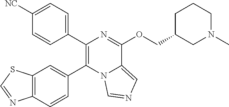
C12=C(C=CC(C3=C(C4=CC=C([NC])C=C4)N=C(OCC4CN(C)CCC4)C4=CN=CN34)=C1)N=CS2
